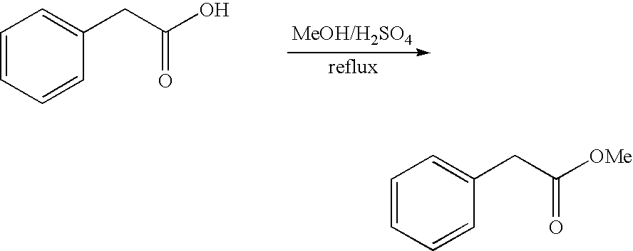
C1=CC=CC(CC(O)=O)=C1.C1=CC=CC(CC([OMe])=O)=C1
